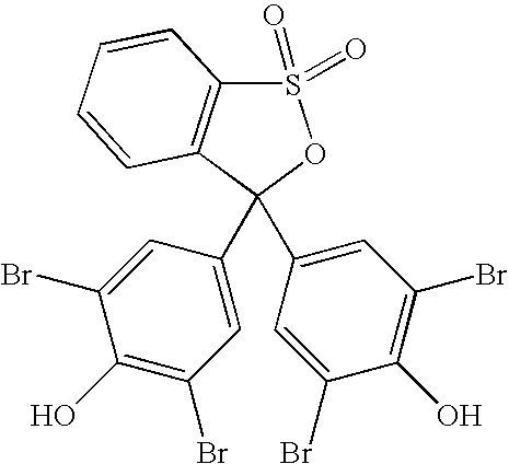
S1(=O)(=O)C2=C(C(C3=CC(Br)=C(O)C(Br)=C3)(C3=CC(Br)=C(O)C(Br)=C3)O1)C=CC=C2
